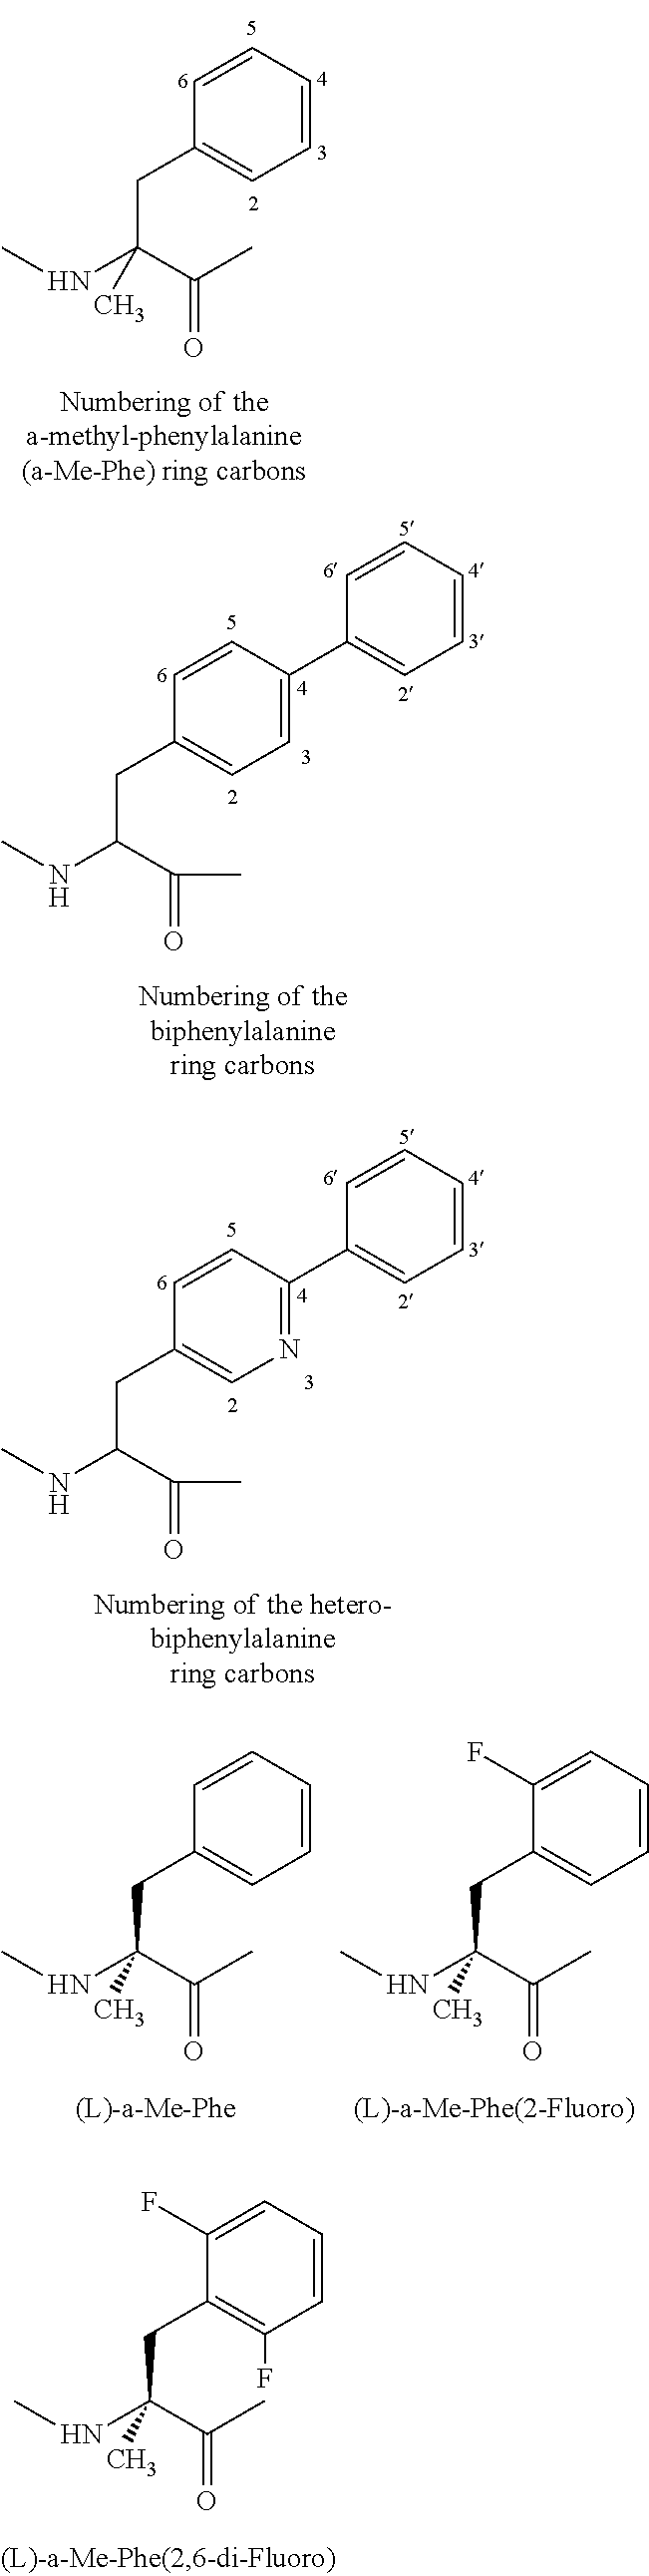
C1=CC=CC=C1CC(C(C)=O)(NC)C.C1=CC(C2=CC=CC=C2)=CC=C1CC(C(=O)C)NC.C1=CC(C2=CC=CC=C2)=NC=C1CC(C(=O)C)NC.C1=CC=CC=C1CC(C(C)=O)(NC)C.C1(F)=CC=CC=C1CC(C(C)=O)(NC)C.C1(F)=CC=CC(F)=C1CC(C(=O)C)(NC)C
